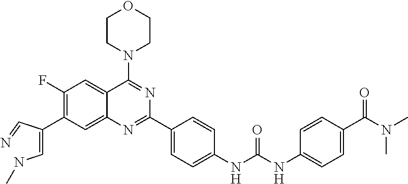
C1(F)=C(C(=CNC)C=N)C=C2C(=C1)C(N1CCOCC1)=NC(C1=CC=C(NC(NC3=CC=C(C(N(C)C)=O)C=C3)=O)C=C1)=N2
